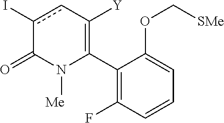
C1(C2=C([Y])cc(I)C(=O)N2[Me])=C(F)C=CC=C1OC[SMe]
